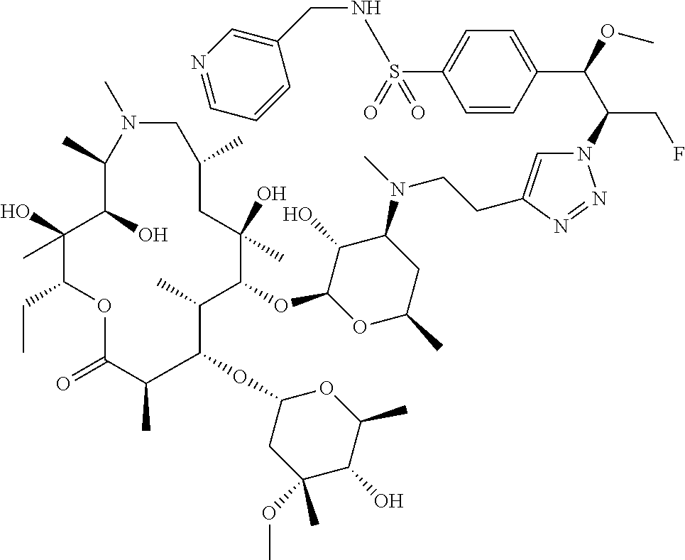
N1=NN(C(C(C2=CC=C(S(=O)(=O)NCC3=CN=CC=C3)C=C2)OC)CF)C=C1CCN(C1C(O)C(OC2C(C)C(OC3CC(OC)(C)C(O)C(C)O3)C(C)C(=O)OC(CC)C(O)(C)C(O)C(C)N(C)CC(C)CC2(O)C)OC(C)C1)C
